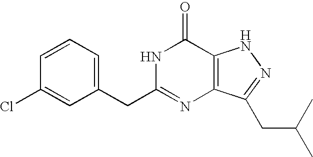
C1=C(CC2=NC3=C(C(=O)N2)NN=C3CC(C)C)C=C(Cl)C=C1
